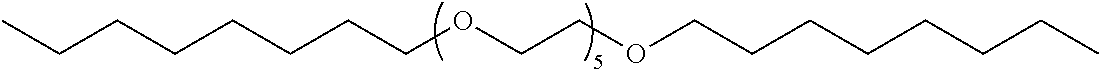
CCCCCCCCOCCOCCCCCCCC
